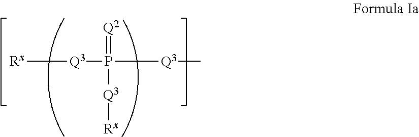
[Rx][Q3]P([Q3]C)(=[Q2])[Q3][Rx]
